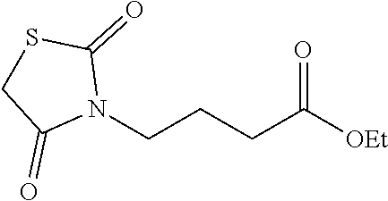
C(CCCN1C(=O)SCC1=O)([OEt])=O
